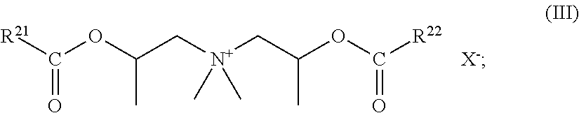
[R22]C(OC(C[N+](CC(OC([R21])=O)C)(C)C)C)=O
